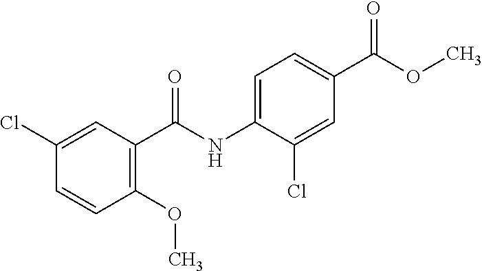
C1(Cl)=CC(C(NC2=CC=C(C(OC)=O)C=C2Cl)=O)=C(OC)C=C1
